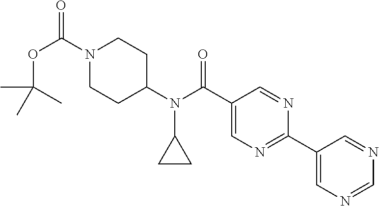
CC(C)(C)OC(=O)N1CCC(N(C(C2=CN=C(C3=CN=CN=C3)N=C2)=O)C2CC2)CC1
